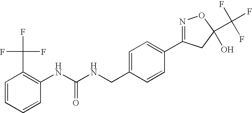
C1=CC=CC(C(F)(F)F)=C1NC(NCC1=CC=C(C2=NOC(C(F)(F)F)(O)C2)C=C1)=O
